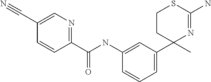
C1CSC(N)=NC1(C)C1=CC=CC(NC(C2=NC=C(C#N)C=C2)=O)=C1
